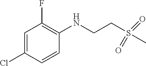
C1=C(Cl)C=CC(NCCS(C)(=O)=O)=C1F
